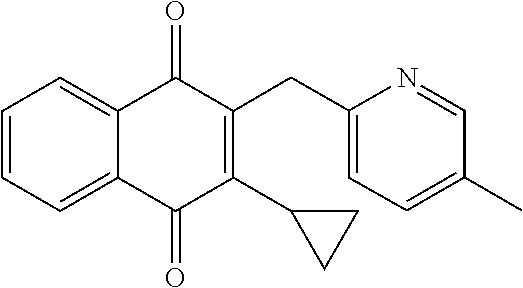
C1=CC=C2C(=O)C(CC3=CC=C(C)C=N3)=C(C3CC3)C(=O)C2=C1
